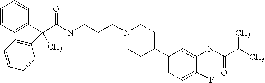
C(C(C1=CC=CC=C1)(C1=CC=CC=C1)C)(NCCCN1CCC(C2=CC=C(F)C(NC(C(C)C)=O)=C2)CC1)=O
